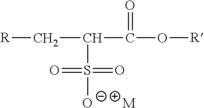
[M].C(C(S(=O)([O-])=O)C(O[R])=O)[R]
